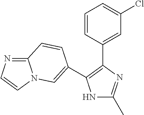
N1C(C)=NC(C2=CC(Cl)=CC=C2)=C1C1=CN2C(=NC=C2)C=C1
